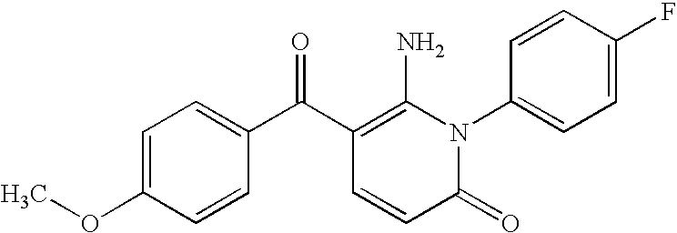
C1(=O)N(C2=CC=C(F)C=C2)C(N)=C(C(C2=CC=C(OC)C=C2)=O)C=C1
